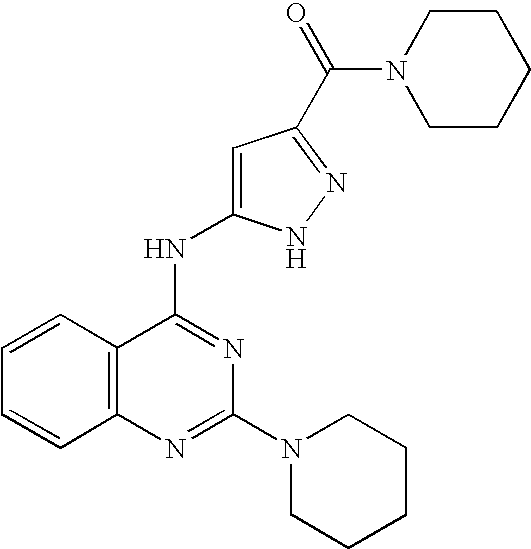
C12=C(N=C(N3CCCCC3)N=C1NC1=CC(C(=O)N3CCCCC3)=NN1)C=CC=C2
